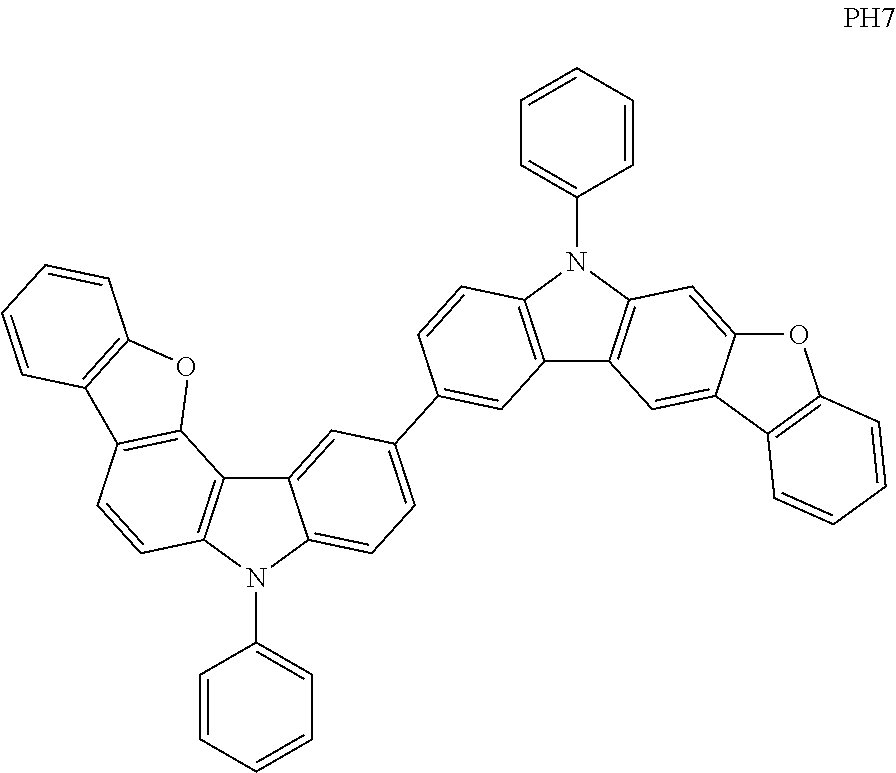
C12=C(N(C3=CC=CC=C3)C3=C1C=C(C1=CC=C4C(=C1)C1=C(N4C4=CC=CC=C4)C=CC4=C1OC1=C4C=CC=C1)C=C3)C=C1C(=C2)C2=C(O1)C=CC=C2
